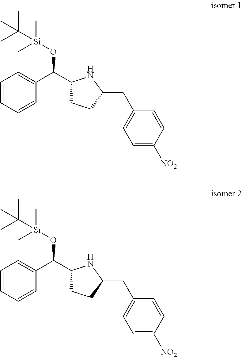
C1(C(C2=CC=CC=C2)O[Si](C)(C)C(C)(C)C)CCC(CC2=CC=C([NO2])C=C2)N1.C1(C(C2=CC=CC=C2)O[Si](C)(C)C(C)(C)C)CCC(CC2=CC=C([NO2])C=C2)N1
